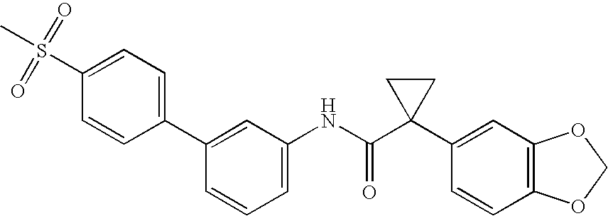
C1(C2=CC(NC(C3(C4=CC5=C(C=C4)OCO5)CC3)=O)=CC=C2)=CC=C(S(=O)(=O)C)C=C1
